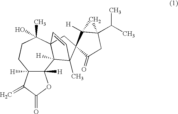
C12([H])C([H])(C(=C)C(=O)O1)CCC(C)(O)C13C2([H])C(C)(C2(C1)C(=O)CC1(C(C)C)C2([H])C1)C=C3
